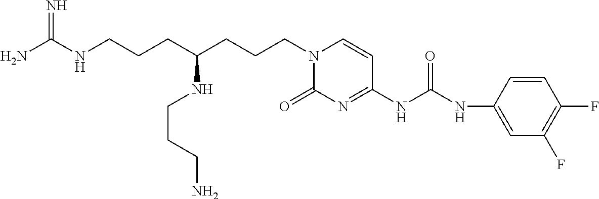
N1(CCCC(NCCCN)CCCNC(N)=N)C(=O)N=C(NC(NC2=CC(F)=C(F)C=C2)=O)C=C1
